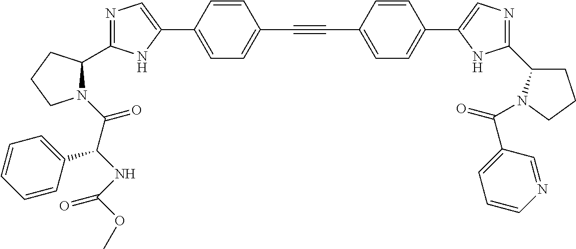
N1=C(C2N(C(C(NC(OC)=O)C3=CC=CC=C3)=O)CCC2)NC(C2=CC=C(C#CC3=CC=C(C4=CN=C(C5CCCN5C(C5=CC=CN=C5)=O)N4)C=C3)C=C2)=C1
